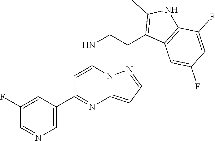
C1=C2N(N=C1)C(NCCC1=C(C)NC3=C1C=C(F)C=C3F)=CC(C1=CN=CC(F)=C1)=N2
